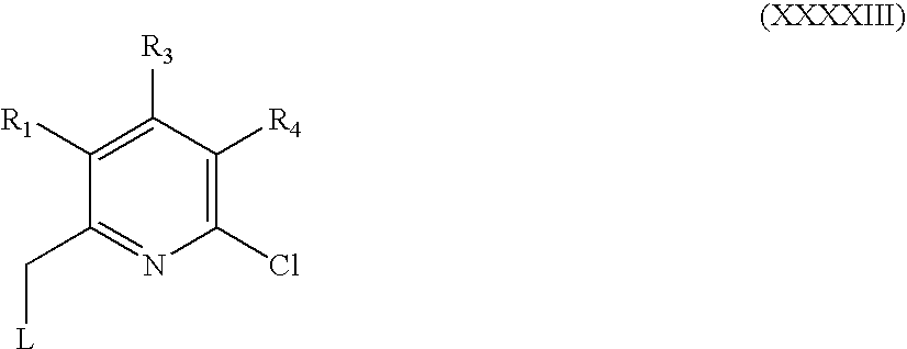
C1(Cl)=C([R4])C([R3])=C([R1])C(C[L])=N1
